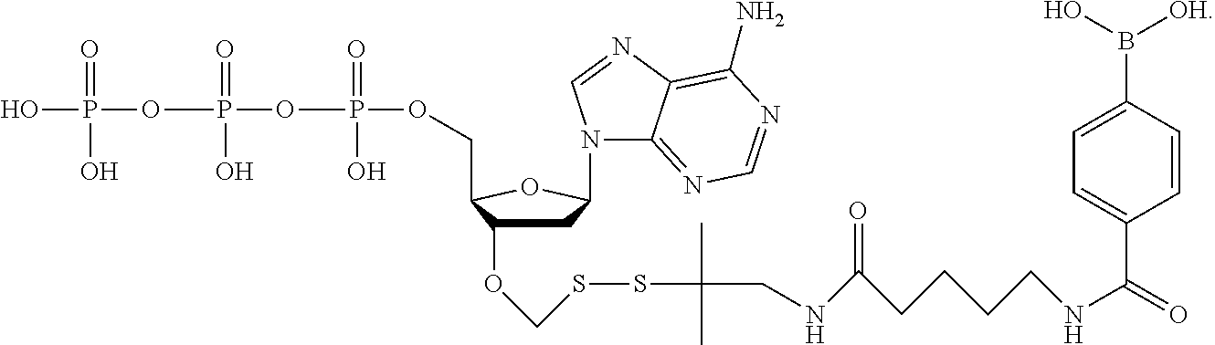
C1C(OCSSC(CNC(=O)CCCCNC(=O)C2=CC=C(B(O)[OH])C=C2)(C)C)C(COP(OP(OP(O)(O)=O)(=O)O)(=O)O)OC1N1C2=NC=NC(N)=C2N=C1
